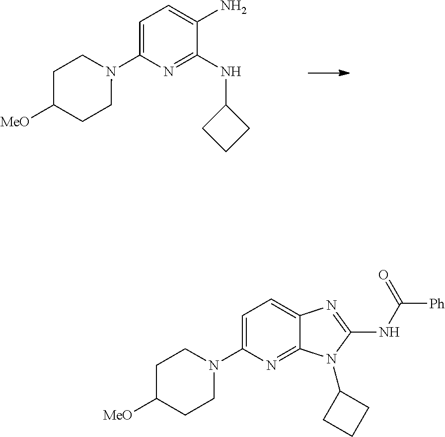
C1=C(N2CCC([MeO])CC2)N=C(NC2CCC2)C(N)=C1.C1=C(N2CCC([MeO])CC2)N=C2C(=C1)N=C(NC([Ph])=O)N2C1CCC1
